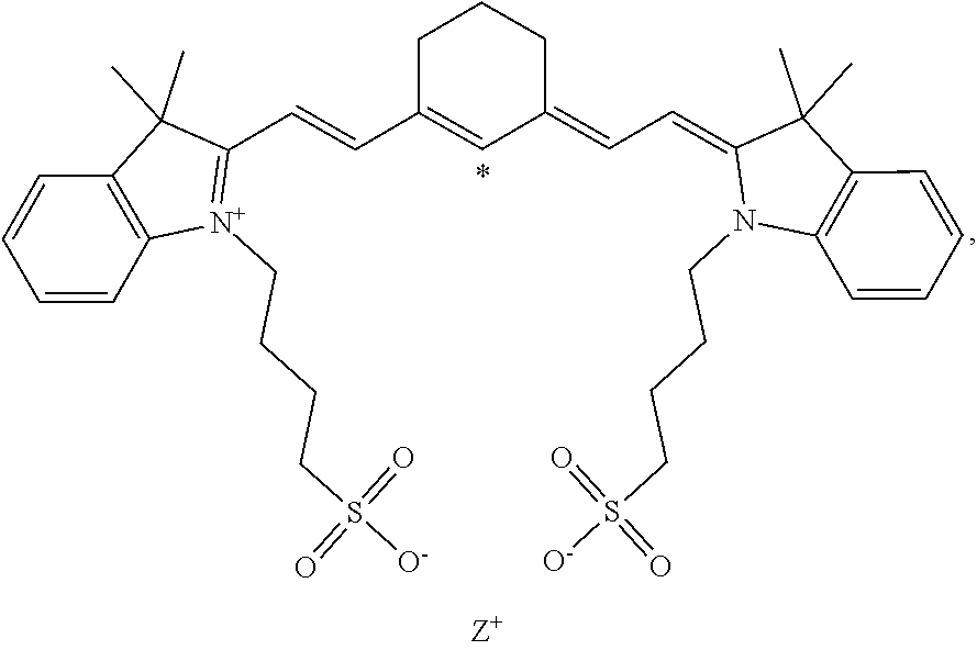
C(CCS(=O)(=O)[O-])C[N+]1=C(C=CC2=CC(=CC=C3C(C)(C)C4=C(C=CC=C4)N3CCCCS(=O)(=O)[O-])CCC2)C(C)(C)C2=C1C=CC=C2
